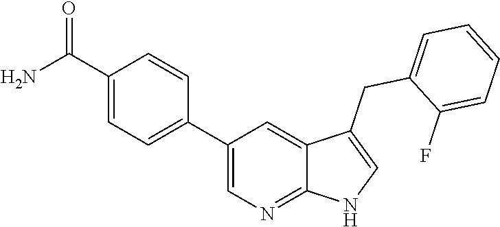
C1(C2=CC=C(C(N)=O)C=C2)=CN=C2C(=C1)C(CC1=CC=CC=C1F)=CN2
